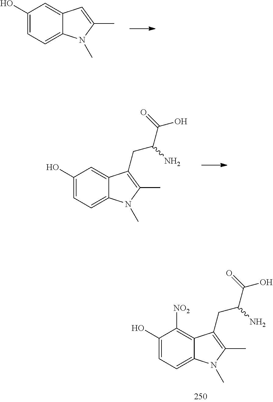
C12=CC(O)=CC=C1N(C)C(C)=C2CC(C(O)=O)N.C12=C([NO2])C(O)=CC=C1N(C)C(C)=C2CC(C(O)=O)N.C12=CC(O)=CC=C1N(C)C(C)=C2
